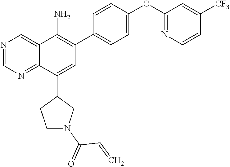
C1(OC2=NC=CC([CF3])=C2)=CC=C(C2=C(N)C3=CN=CN=C3C(C3CCN(C(=O)C=C)C3)=C2)C=C1
